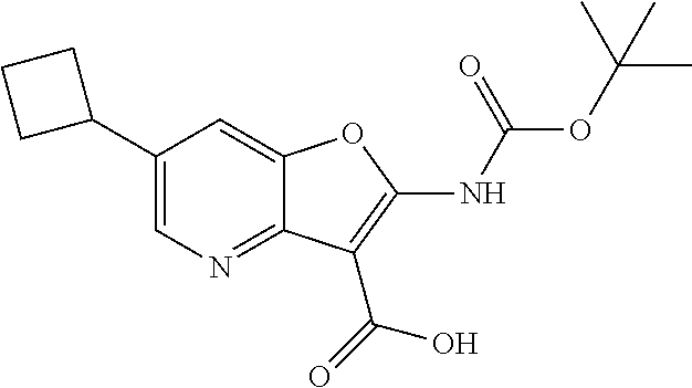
C1(C2CCC2)=CN=C2C(=C1)OC(NC(OC(C)(C)C)=O)=C2C(=O)O
